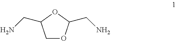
O1C(CN)COC1CN
